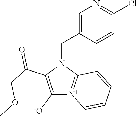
C1([-O])=C(C(COC)=O)N(CC2=CN=C(Cl)C=C2)C2=[N+]1C=CC=C2
